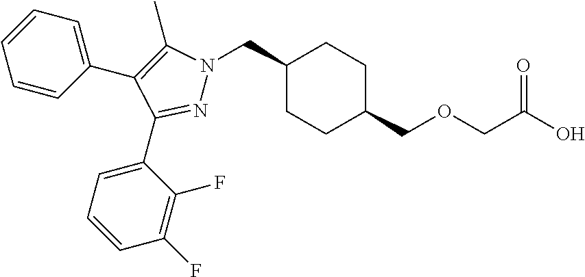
C1(CN2N=C(C3=CC=CC(F)=C3F)C(C3=CC=CC=C3)=C2C)CCC(COCC(O)=O)CC1
